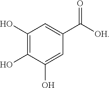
C1(O)=C(O)C(O)=CC(C([OH])=O)=C1
